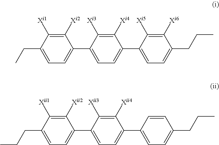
C1([Xi2])=C([Xi1])C(CC)=CC=C1C1=CC=C(C2=CC=C(CCC)C([Xi6])=C2[Xi5])C([Xi4])=C1[Xi3].C1([Xii2])=C([Xii1])C(CCC)=CC=C1C1=CC=C(C2=CC=C(CCC)C=C2)C([Xii4])=C1[Xii3]
